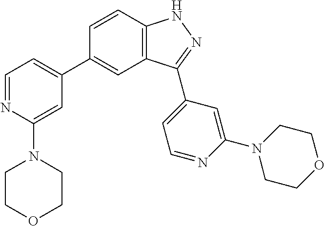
C1=CC2=C(C=C1C1=CC=NC(N3CCOCC3)=C1)C(C1=CC=NC(N3CCOCC3)=C1)=NN2
